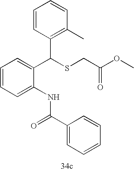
C1=C(NC(=O)C2=CC=CC=C2)C(C(C2=C(C)C=CC=C2)SCC(OC)=O)=CC=C1
